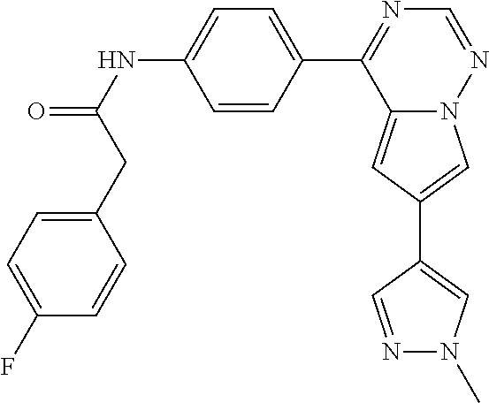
C12=CC(C3=CN(C)N=C3)=CN1N=CN=C2C1=CC=C(NC(=O)CC2=CC=C(F)C=C2)C=C1
